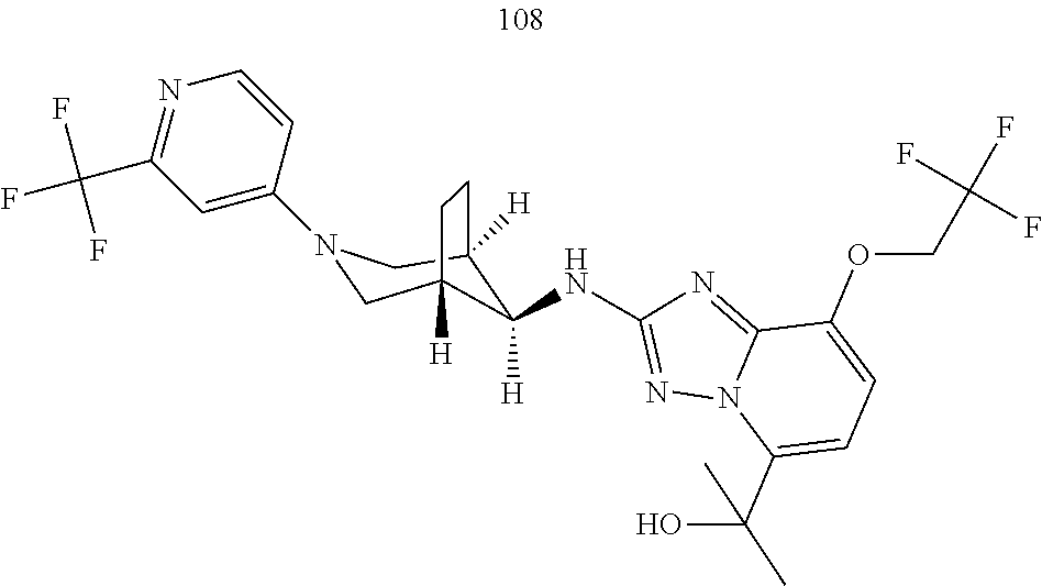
C12([H])CN(C3=CC(C(F)(F)F)=NC=C3)CC([H])(CC1)C2([H])NC1=NN2C(=N1)C(OCC(F)(F)F)=CC=C2C(O)(C)C
